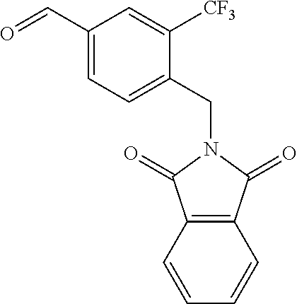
C12=C(C(=O)N(CC3=CC=C(C=O)C=C3[CF3])C1=O)C=CC=C2
